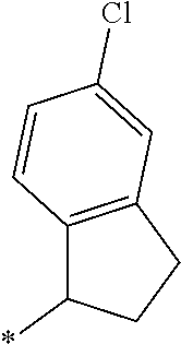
C12=C(CCC1*)C=C(Cl)C=C2
